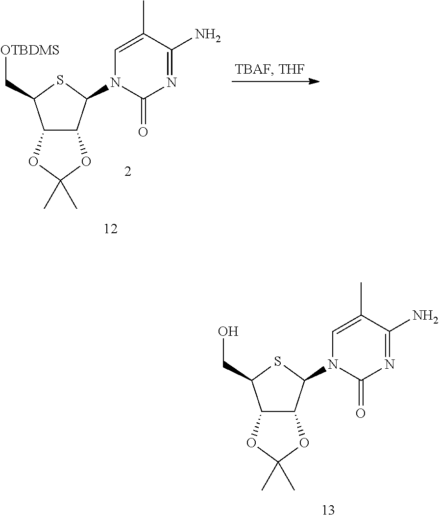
C12C(C(N3C(=O)N=C(N)C(C)=C3)SC1CO)OC(C)(C)O2.C12C(C(N3C(=O)N=C(N)C(C)=C3)SC1C[OTBDMS])OC(C)(C)O2
